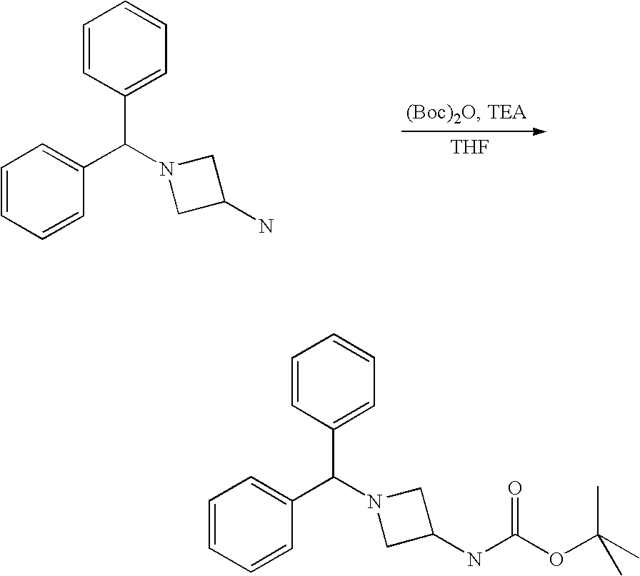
C1=CC(C(N2CC(N)C2)C2=CC=CC=C2)=CC=C1.[THF].C1=CC(C(N2CC(NC(OC(C)(C)C)=O)C2)C2=CC=CC=C2)=CC=C1
